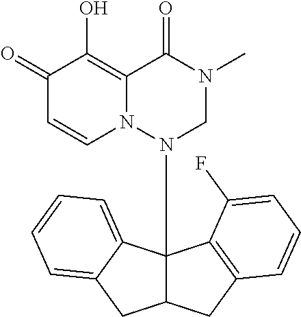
C1(=O)C=CN2C(=C1O)C(=O)N(C)CN2C12C(CC3=C1C(F)=CC=C3)CC1=CC=CC=C21
